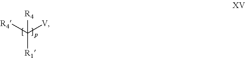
C([R1])([R4])([V])[R4]
